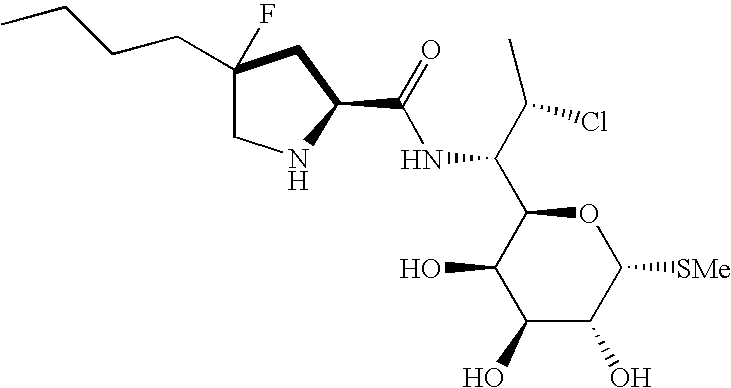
C1(O)C(O)C([SMe])OC(C(C(Cl)C)NC(=O)C2NCC(F)(CCCC)C2)C1O
